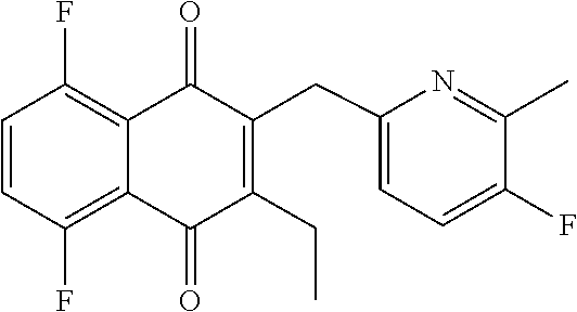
C1=CC(F)=C2C(=C1F)C(=O)C(CC1=CC=C(F)C(C)=N1)=C(CC)C2=O
